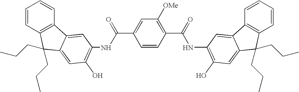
C1=CC(C(=O)NC2=C(O)C=C3C(=C2)C2=C(C=CC=C2)C3(CCC)CCC)=C([OMe])C=C1C(NC1=C(O)C=C2C(CCC)(CCC)C3=C(C=CC=C3)C2=C1)=O
